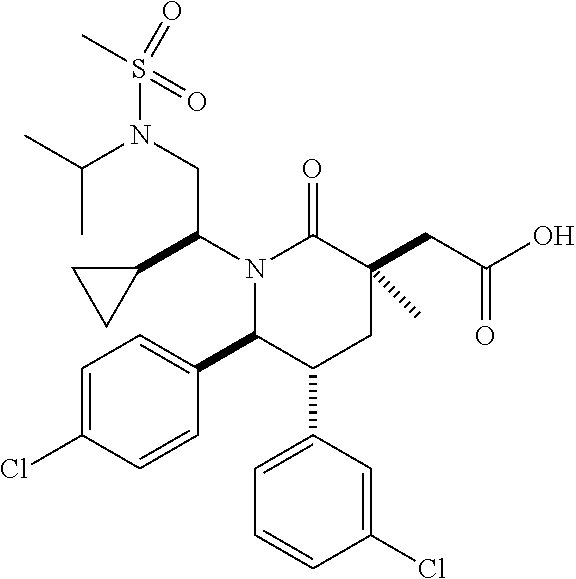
C1=C(Cl)C=CC(C2C(C3=CC=CC(Cl)=C3)CC(CC(O)=O)(C)C(=O)N2C(C2CC2)CN(S(=O)(=O)C)C(C)C)=C1
